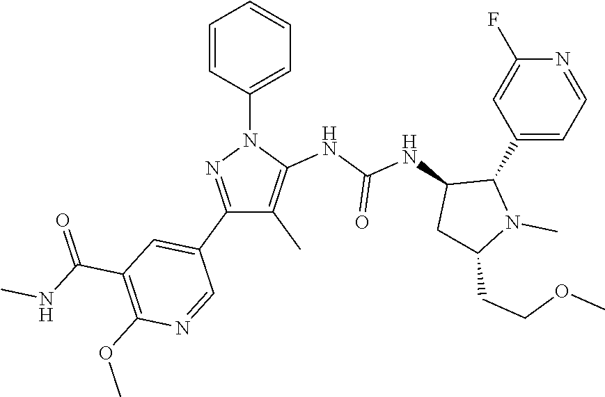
N(C(NC1C(C2=CC=NC(F)=C2)N(C)C(CCOC)C1)=O)C1=C(C)C(C2=CC(C(NC)=O)=C(OC)N=C2)=NN1C1=CC=CC=C1
